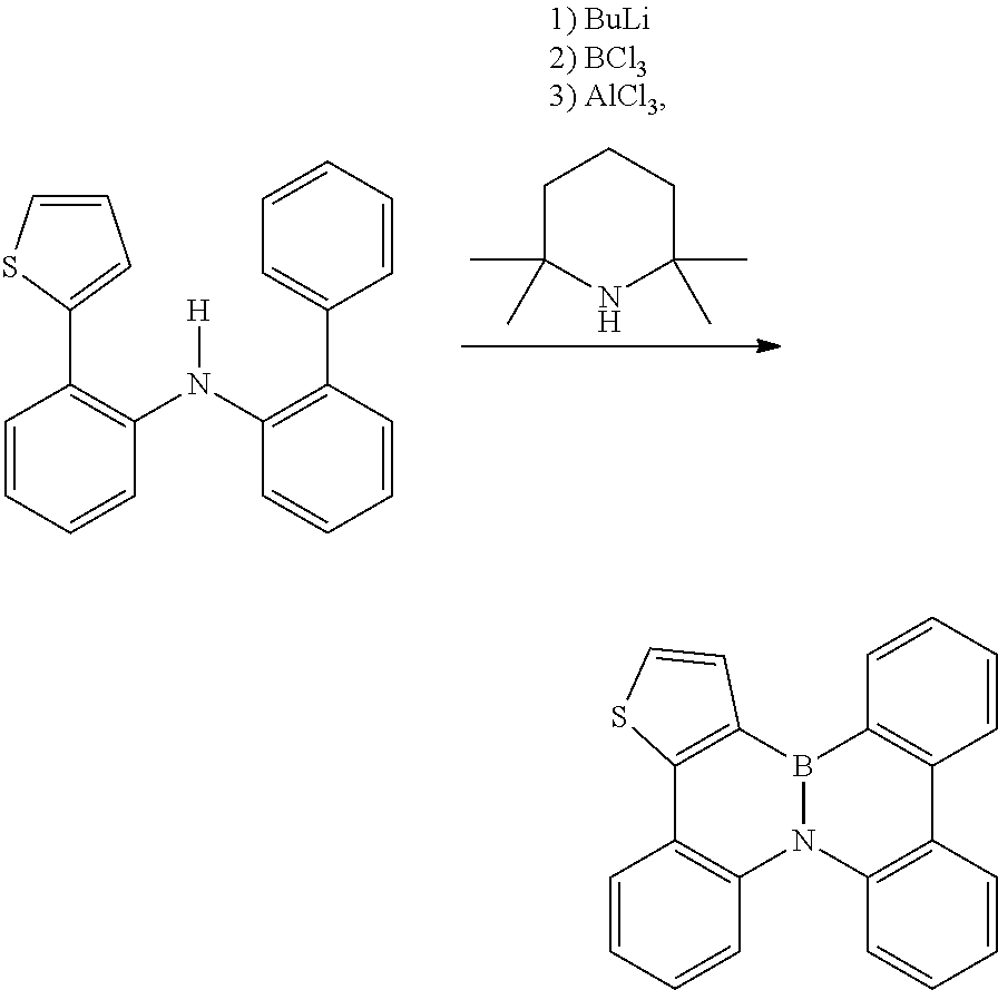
C1(C2=C(N(C3=C(C4=CC=CC=C4)C=CC=C3)[H])C=CC=C2)=CC=CS1.C1C(C)(C)NC(C)(C)CC1.C12=C(B3N(C4=C1C=CC=C4)C1=C(C=CC=C1)C1=C3C=CC=C1)C=CS2
